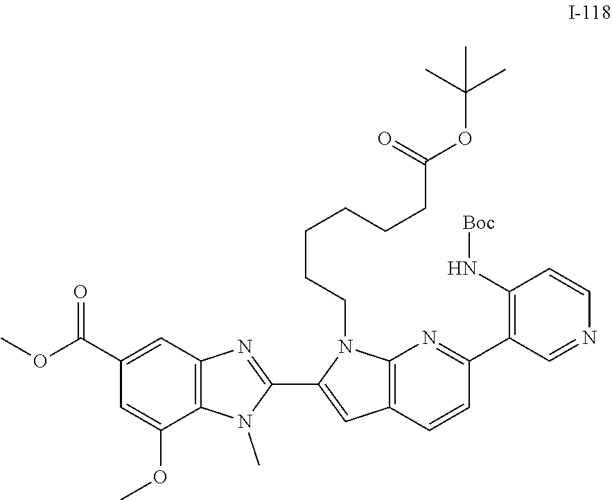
N(C1=C(C2=NC3=C(C=C(C4=NC5=C(N4C)C(OC)=CC(C(OC)=O)=C5)N3CCCCCCC(=O)OC(C)(C)C)C=C2)C=NC=C1)[Boc]
